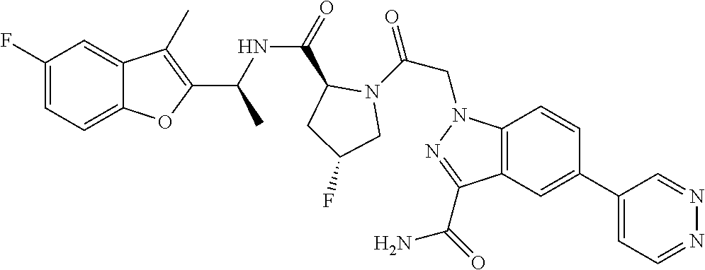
N1=CC=C(C2=CC3=C(C=C2)N(CC(=O)N2C(C(NC(C)C4=C(C)C5=CC(F)=CC=C5O4)=O)CC(F)C2)N=C3C(=O)N)C=N1
